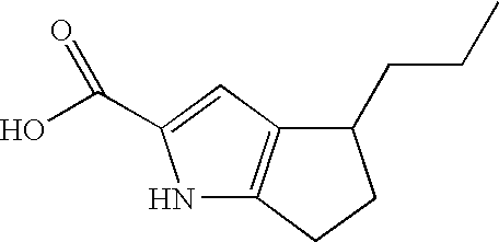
N1C2=C(C=C1C(O)=O)C(CCC)CC2
